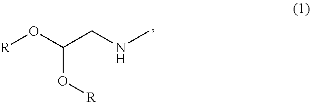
[R]OC(CNC)O[R]
